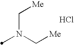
Cl.N(C[Me])(C)C[Me]
